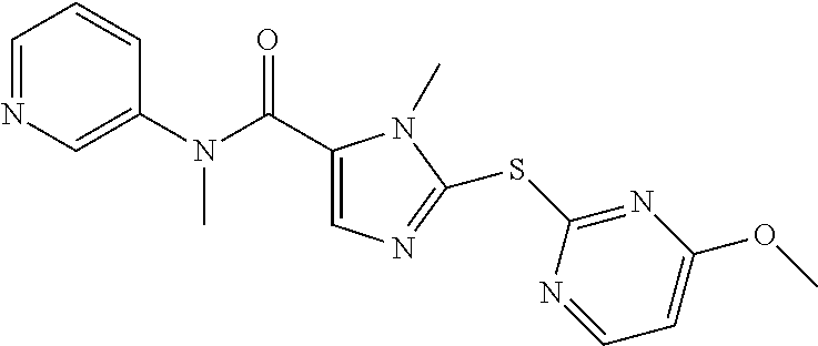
C1(C(N(C2=CN=CC=C2)C)=O)=CN=C(SC2=NC(OC)=CC=N2)N1C
